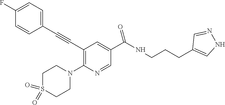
C1(C#CC2=C(N3CCS(=O)(=O)CC3)N=CC(C(NCCCC3=CNN=C3)=O)=C2)=CC=C(F)C=C1
